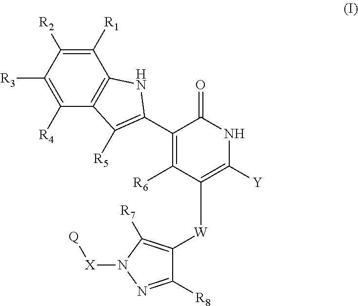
C1([R1])=C([R2])C([R3])=C([R4])C2=C1NC(C1=C([R6])C([W]C3=C([R7])N([X][Q])N=C3[R8])=C([Y])NC1=O)=C2[R5]
